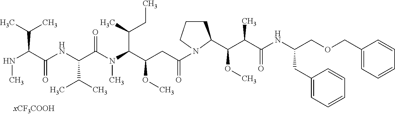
N(C(C(NC(C(N(C(C(CC(=O)N1CCCC1C(C(C(NC(COCC1=CC=CC=C1)CC1=CC=CC=C1)=O)C)OC)OC)C(C)CC)C)=O)C(C)C)=O)C(C)C)C
